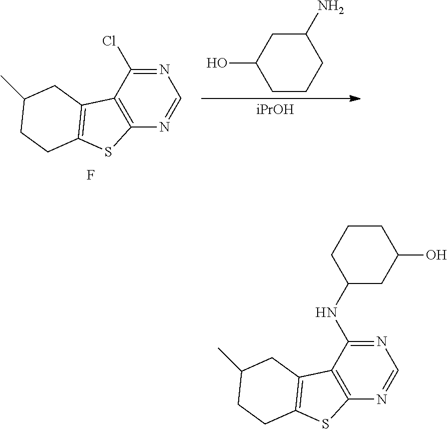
N1=C(Cl)C2=C(N=C1)SC1=C2CC(C)CC1.F.C1CCC(N)CC1O.[iPrOH].N1=C(NC2CC(O)CCC2)C2=C(N=C1)SC1=C2CC(C)CC1
